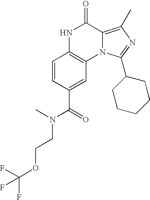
C1=CC(C(=O)N(C)CCOC(F)(F)F)=CC2=C1NC(=O)C1=C(C)N=C(C3CCCCC3)N21
